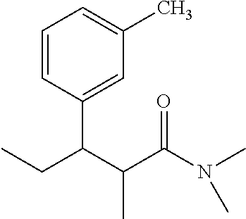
C1=CC(C(C(C(N(C)C)=O)C)CC)=CC(C)=C1
